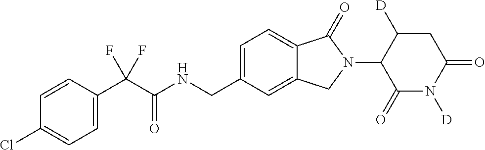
C1=CC(C(C(NCC2=CC=C3C(=C2)CN(C2C(=O)N([D])C(=O)CC2[D])C3=O)=O)(F)F)=CC=C1Cl
